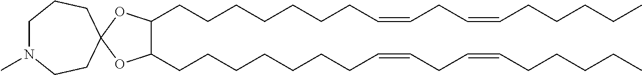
C1(CCCCCCCC=CCC=CCCCCC)C(CCCCCCCC=CCC=CCCCCC)OC2(O1)CCN(C)CCC2
